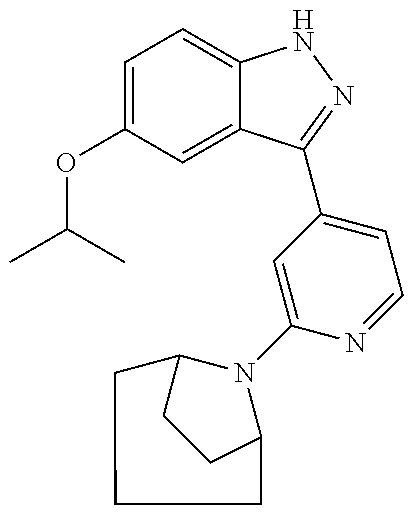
CC(C)OC1=CC=C2C(=C1)C(C1=CC=NC(N3C4CCCC3CC4)=C1)=NN2
